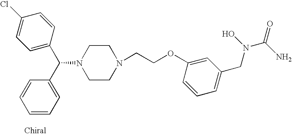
C1CN(CCOC2=CC(CN(C(=O)N)O)=CC=C2)CCN1C(C1=CC=CC=C1)C1=CC=C(Cl)C=C1
